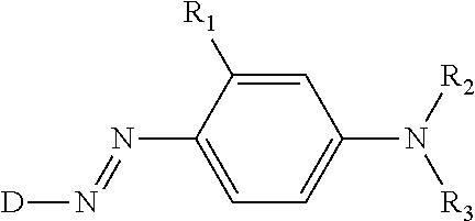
C1=C([R1])C(N=N[D])=CC=C1N([R2])[R3]
